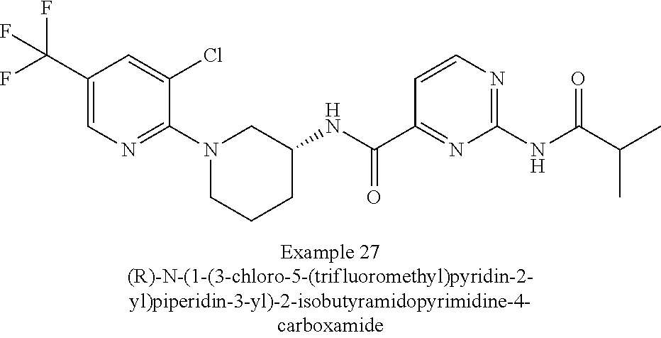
C1(C(F)(F)F)=CN=C(N2CCCC(NC(C3=NC(NC(C(C)C)=O)=NC=C3)=O)C2)C(Cl)=C1
